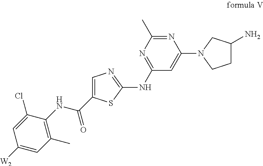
C1=C(C(NC2=C(C)C=C([W2])C=C2Cl)=O)SC(NC2=NC(C)=NC(N3CCC(N)C3)=C2)=N1
